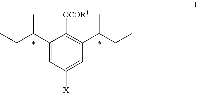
C1(C(CC)C)=CC([X])=CC(C(CC)C)=C1[OCOR1]
